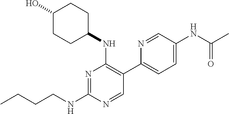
CCCCNC1=NC(NC2CCC(O)CC2)=C(C2=CC=C(NC(C)=O)C=N2)C=N1
